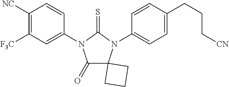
C1(=O)C2(N(C3=CC=C(CCC[CN])C=C3)C(=S)N1C1=CC([F3C])=C([NC])C=C1)CCC2
